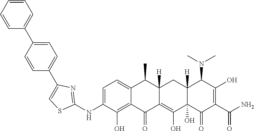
C1=C(NC2=NC(C3=CC=C(C4=CC=CC=C4)C=C3)=CS2)C(O)=C2C(=C1)C(C)C1([H])C(=C(O)C3(O)C([H])(C1)C(N(C)C)C(O)=C(C(N)=O)C3=O)C2=O
